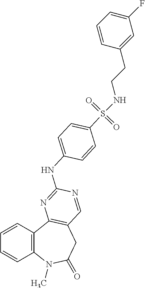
C1=CC2=C(C=C1)N(C)C(=O)CC1=C2N=C(NC2=CC=C(S(=O)(=O)NCCC3=CC(F)=CC=C3)C=C2)N=C1
